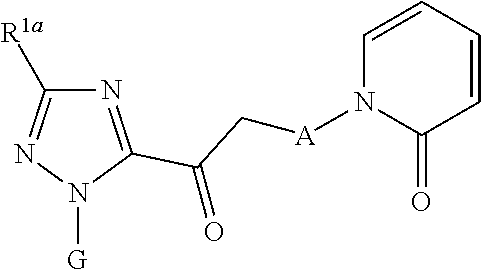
N1=C(C(C[A]N2C(=O)C=CC=C2)=O)N([G])N=C1[R1a]
